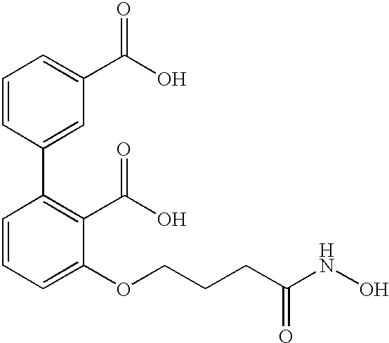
C1=CC(C2=C(C(O)=O)C(OCCCC(NO)=O)=CC=C2)=CC(C(O)=O)=C1
